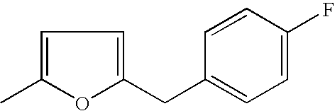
C1=C(C)OC(CC2=CC=C(F)C=C2)=C1
